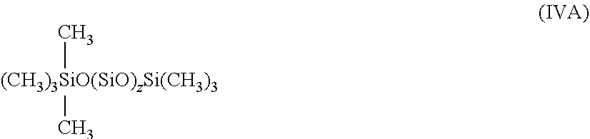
[(CH3)3SiO(SiO)zSi(CH3)3](C)C
